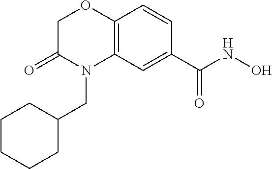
C1C(=O)N(CC2CCCCC2)C2=C(O1)C=CC(C(NO)=O)=C2
